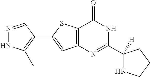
N1=CC(C2=CC3=C(S2)C(=O)NC(C2([H])NCCC2)=N3)=C(C)N1
